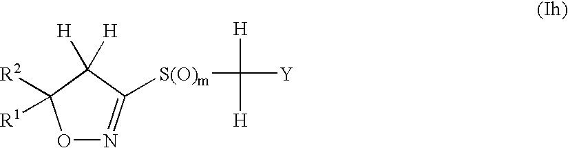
O1N=C([S(O)m]C([Y])([H])[H])C([H])([H])C1([R2])[R1]
